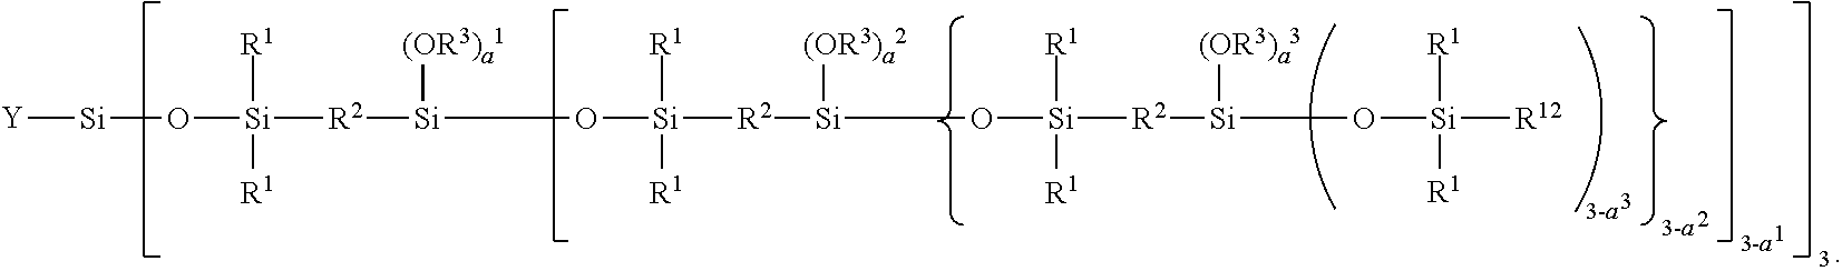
[Y][Si]O[Si]([R2][Si]([(OR3)a1])O[Si]([R2][Si]([(OR3)a2])O[Si]([R1])([R2][Si](O[Si]([R1])([R1])[R12])[(OR3)a3])[R1])([R1])[R1])([R1])[R1]
